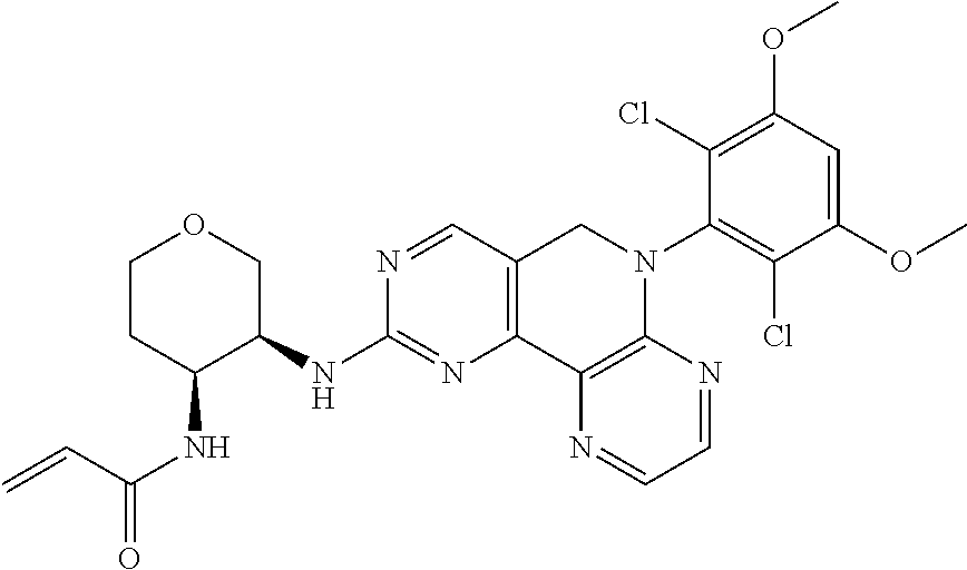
C1CC(NC(=O)C=C)C(NC2=NC3=C(C=N2)CN(C2=C(Cl)C(OC)=CC(OC)=C2Cl)C2=C3N=CC=N2)CO1
